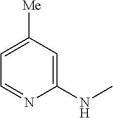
C1=NC(NC)=CC([Me])=C1
